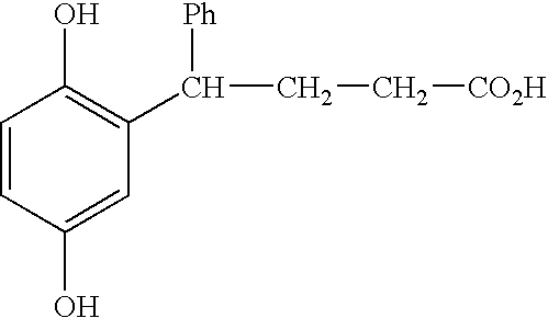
C1=CC(O)=CC(C([Ph])CC[CO2H])=C1O
